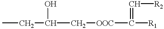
CCC(C[OOC]C([R1])=C[R2])O
